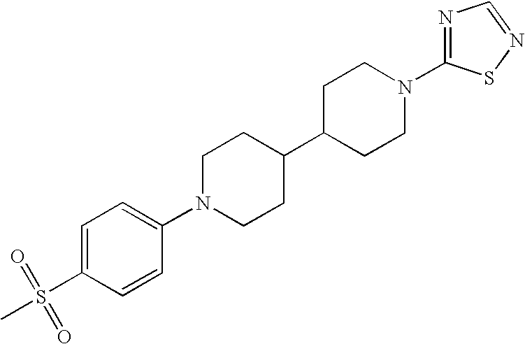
C1C(C2CCN(C3=CC=C(S(C)(=O)=O)C=C3)CC2)CCN(C2=NC=NS2)C1
